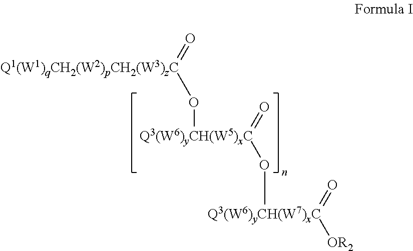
O([Q3(W6)yCH(W7)xC](=O)[OR2])[Q3(W6)yCH(W5)xC](=O)O[Q1(W1)qCH2(W2)pCH2(W3)zC]=O
